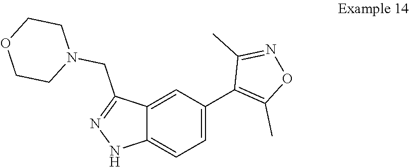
C12=CC(C3=C(C)ON=C3C)=CC=C1NN=C2CN1CCOCC1
